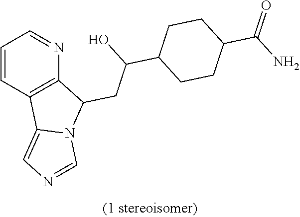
C1=CC2=C(N=C1)C(CC(C1CCC(C(N)=O)CC1)O)N1C2=CN=C1
